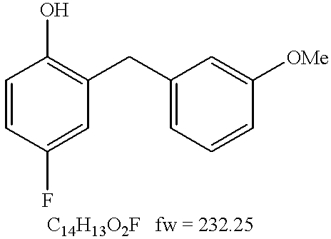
C1=CC(F)=CC(CC2=CC=CC([OMe])=C2)=C1O
